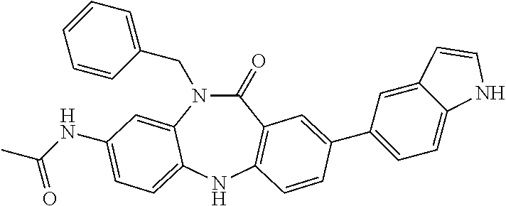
C(N1C(=O)C2=C(NC3=CC=C(NC(C)=O)C=C13)C=CC(C1=CC=C3C(=C1)C=CN3)=C2)C1=CC=CC=C1
